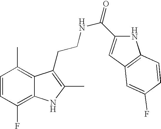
C1=CC(F)=C2C(=C1C)C(CCNC(=O)C1=CC3=C(N1)C=CC(F)=C3)=C(C)N2
